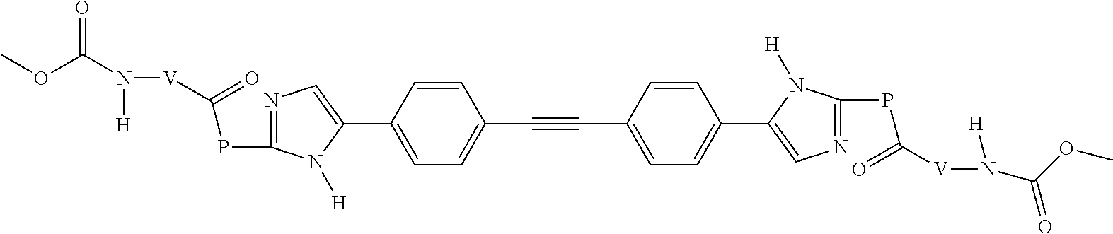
C1=CC(C2=CN=C(PC([V]N(C(OC)=O)[H])=O)N2[H])=CC=C1C#CC1=CC=C(C2=CN=C(PC([V]N([H])C(OC)=O)=O)N2[H])C=C1
